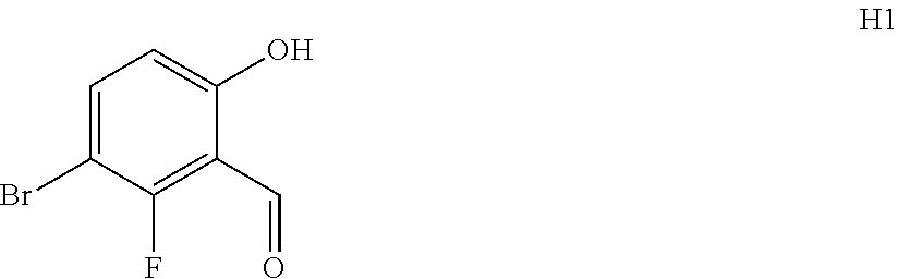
C1=C(Br)C(F)=C(C=O)C(O)=C1
